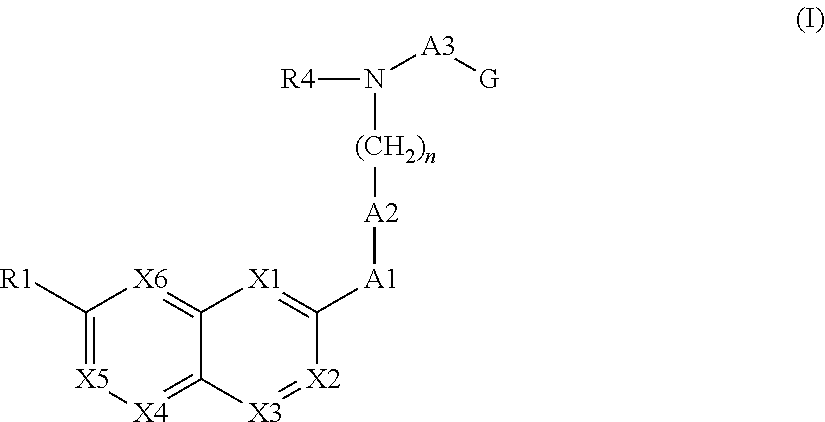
C1([R1])=[X5][X4]=C2C(=[X6]1)[X1]=C([A1][A2][(CH2)n]N([R4])[A3][G])[X2]=[X3]2
